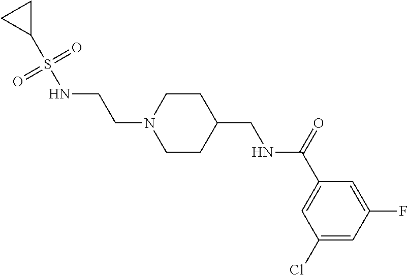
C1(S(NCCN2CCC(CNC(C3=CC(Cl)=CC(F)=C3)=O)CC2)(=O)=O)CC1
